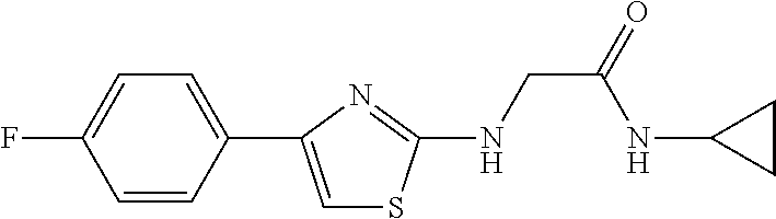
C1=CC(C2=CSC(NCC(NC3CC3)=O)=N2)=CC=C1F
